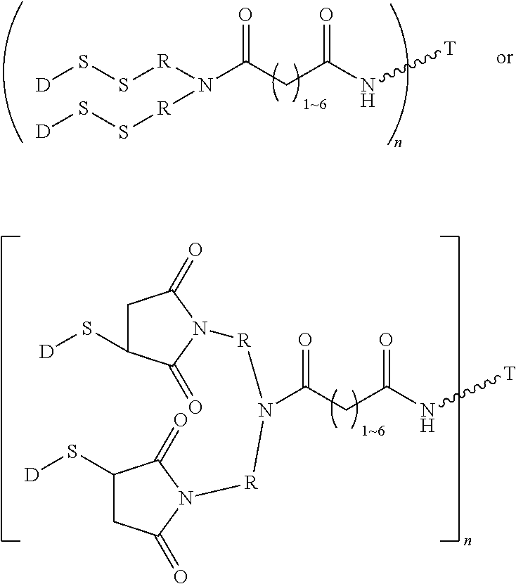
[D]SS[R]N([R]SS[D])C(CC(N[T])=O)=O.N(C(CC(N[T])=O)=O)([R]N1C(=O)C(S[D])CC1=O)[R]N1C(=O)CC(S[D])C1=O
